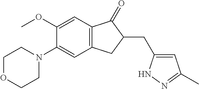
C1(OC)=CC2=C(C=C1N1CCOCC1)CC(CC1=CC(C)=NN1)C2=O
